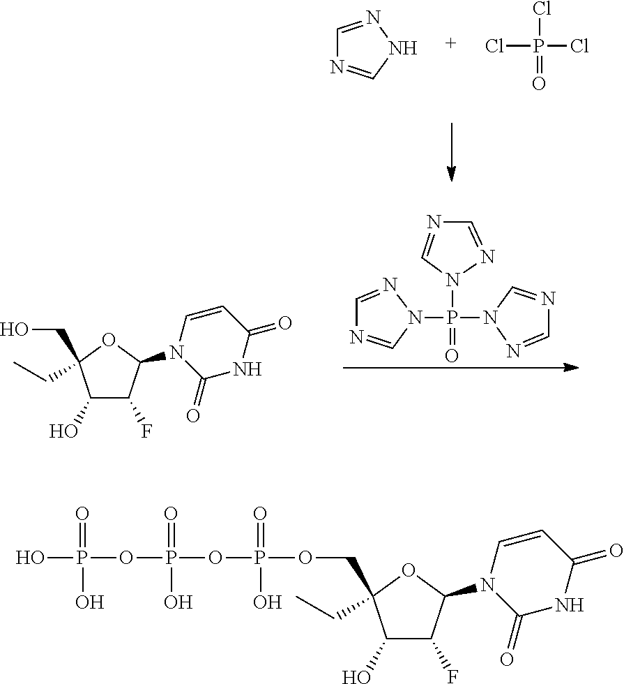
C1=NNC=N1.ClP(Cl)(Cl)=O.C1=NN(P(N2C=NC=N2)(N2C=NC=N2)=O)C=N1.C1(O)C(F)C(N2C(=O)NC(=O)C=C2)OC1(CO)CC.O(P(OP(OP(O)(=O)O)(O)=O)(=O)O)CC1(CC)C(O)C(F)C(N2C(=O)NC(=O)C=C2)O1
